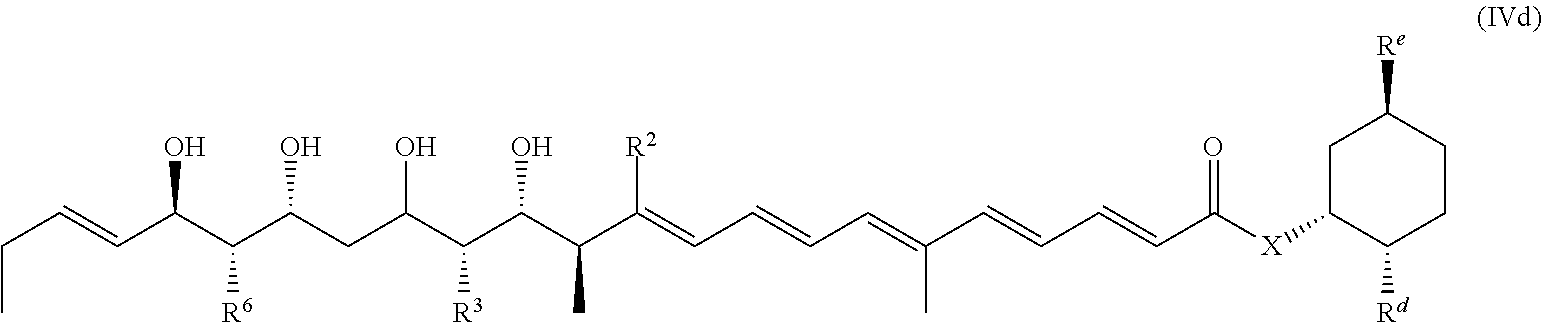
C([R6])(C(C=CCC)O)C(CC(C(C(C(C(=CC=CC=C(C=CC=CC([X]C1C([Rd])CCC([Re])C1)=O)C)[R2])C)O)[R3])O)O
